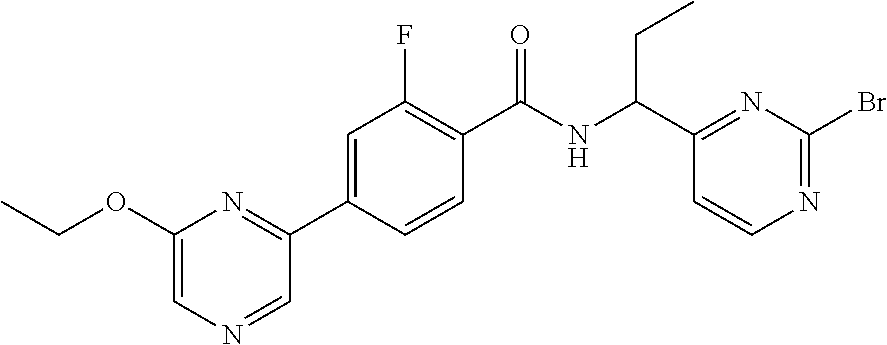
C1(C(NC(C2=C(F)C=C(C3=NC(OCC)=CN=C3)C=C2)=O)CC)=NC(Br)=NC=C1
